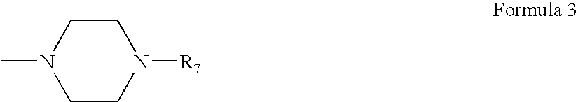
C1CN([R7])CCN1C
